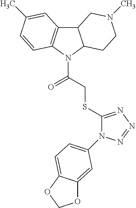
C12C3=C(N(C(CSC4=NN=NN4C4=CC=C5C(=C4)OCO5)=O)C1CCN(C)C2)C=CC(C)=C3
